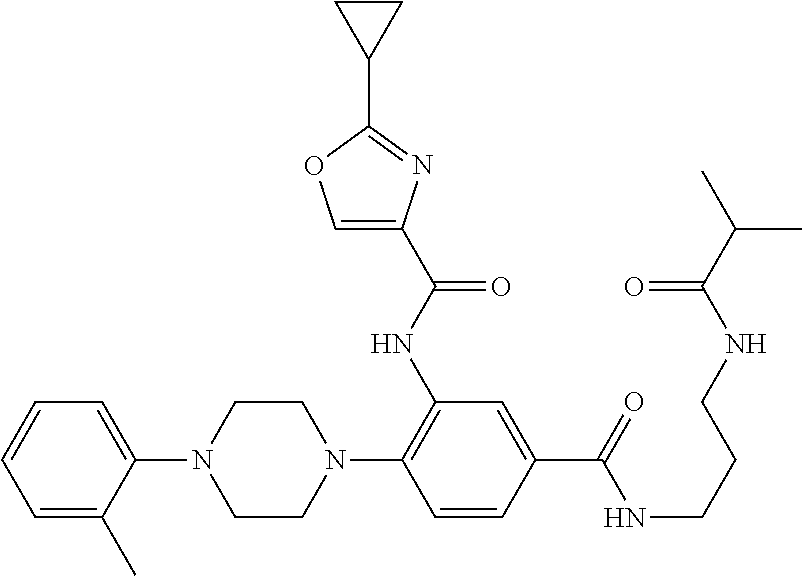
C1(N2CCN(C3=C(NC(C4=COC(C5CC5)=N4)=O)C=C(C(NCCCNC(C(C)C)=O)=O)C=C3)CC2)=CC=CC=C1C
